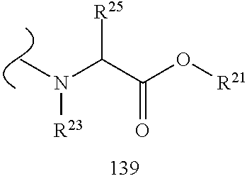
C(C(O[R21])=O)(N([R23])C)[R25]
